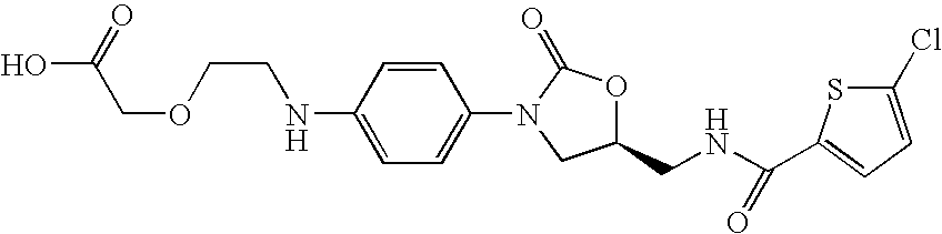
OC(=O)COCCNC1=CC=C(N2C(=O)OC(CNC(=O)C3=CC=C(Cl)S3)C2)C=C1
